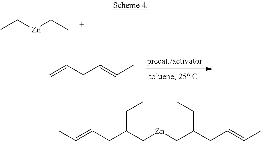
CC[Zn]CC.C=CCC=CC.C(C[Zn]CC(CC=CC)CC)(CC=CC)CC
